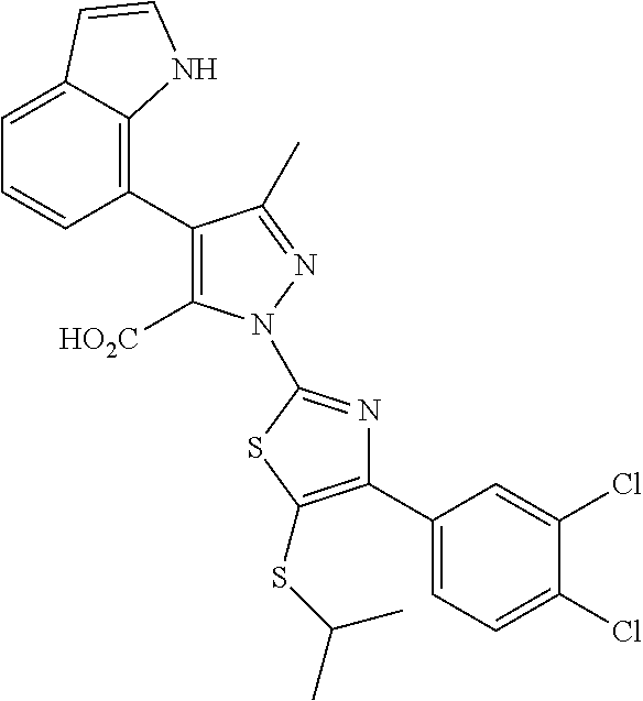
C1(C2=C3C(=CC=C2)C=CN3)=C([HO2C])N(C2=NC(C3=CC=C(Cl)C(Cl)=C3)=C(SC(C)C)S2)N=C1C
